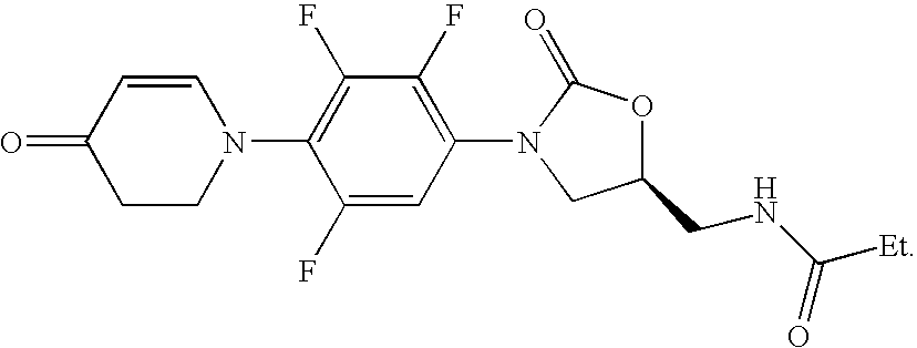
C1=CC(=O)CCN1C1=C(F)C(F)=C(N2C(=O)OC(CNC([Et])=O)C2)C=C1F
